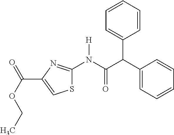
C1=CC=CC(C(C(=O)N(C2=NC(C(=O)OCC)=CS2)[H])C2=CC=CC=C2)=C1
